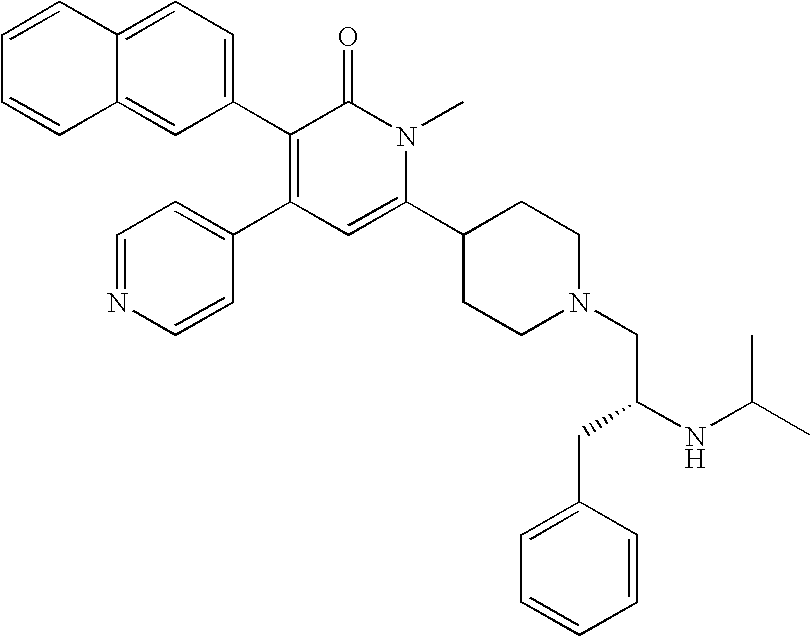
C1=CC2=CC(C3=C(C4=CC=NC=C4)C=C(C4CCN(CC(NC(C)C)CC5=CC=CC=C5)CC4)N(C)C3=O)=CC=C2C=C1
